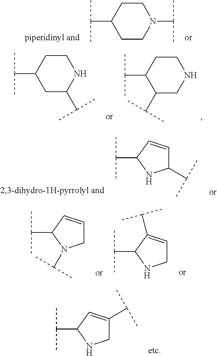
C1CN(C(C)C)CCC1C(C)C.C1C(C(C)C)NCCC1C(C)C.C1(C(C)C)CNCCC1C(C)C.C1=CC(C(C)C)NC1C(C)C.C1=CC(C(C)C)N(C(C)C)C1.C1=C(C(C)C)C(C(C)C)NC1.C1(C(C)C)=CC(C(C)C)NC1
